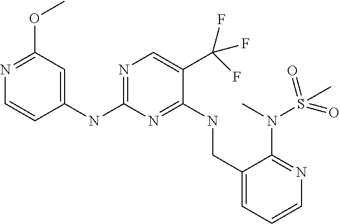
C1(NC2=NC=C(C(F)(F)F)C(NCC3=CC=CN=C3N(S(C)(=O)=O)C)=N2)=CC(OC)=NC=C1
